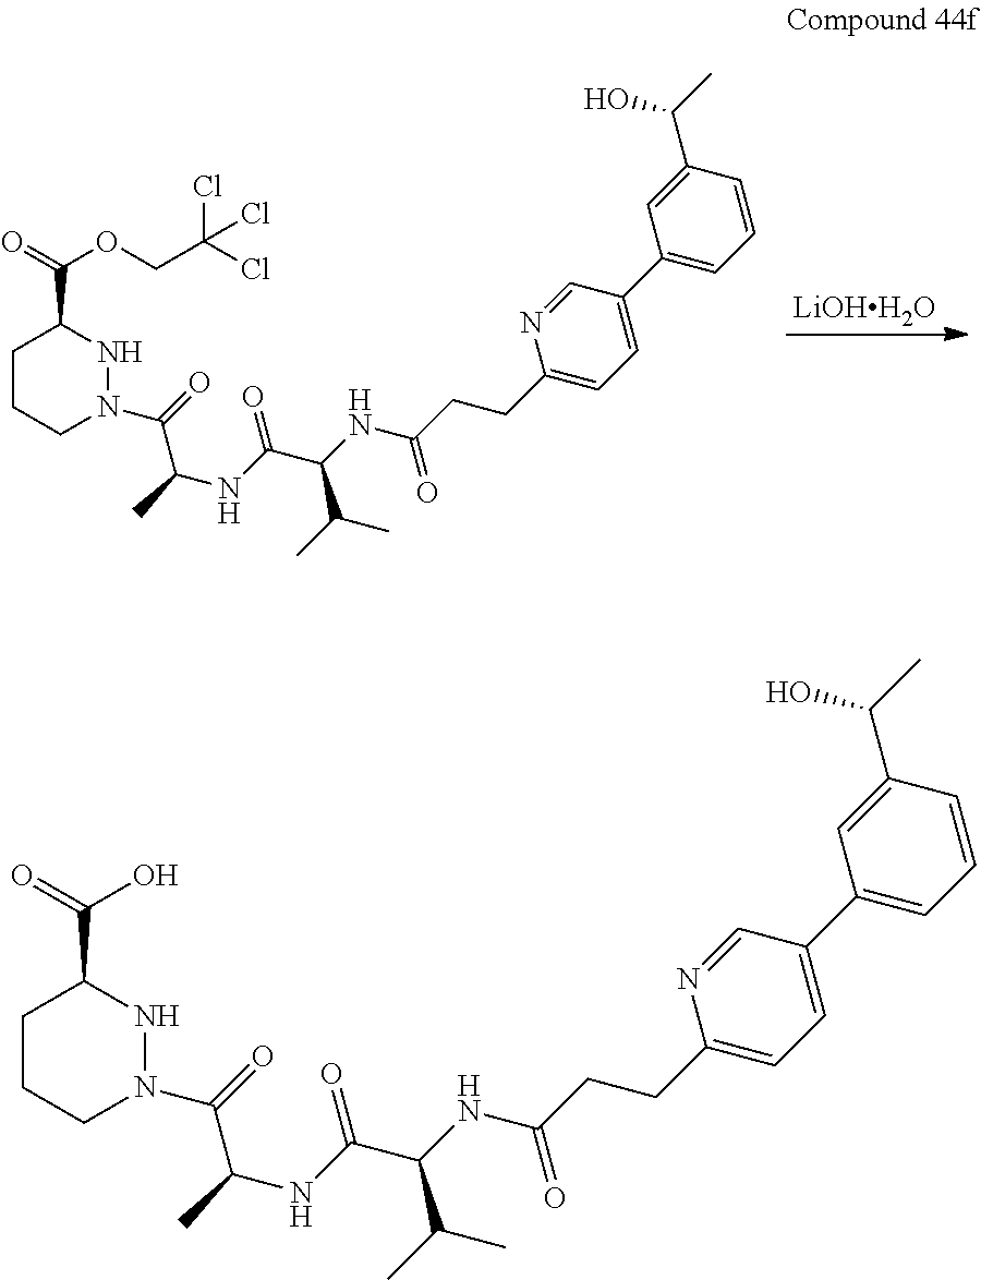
[LiOHH2O].C1CCN(C(=O)C(NC(=O)C(NC(CCC2=CC=C(C3=CC=CC(C(C)O)=C3)C=N2)=O)C(C)C)C)NC1C(=O)OCC(Cl)(Cl)Cl.C1CCN(C(=O)C(NC(=O)C(NC(CCC2=CC=C(C3=CC=CC(C(C)O)=C3)C=N2)=O)C(C)C)C)NC1C(=O)O
